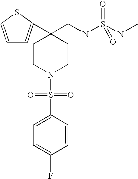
C1=CSC(C2(CNS(NC)(=O)=O)CCN(S(=O)(=O)C3=CC=C(F)C=C3)CC2)=C1
